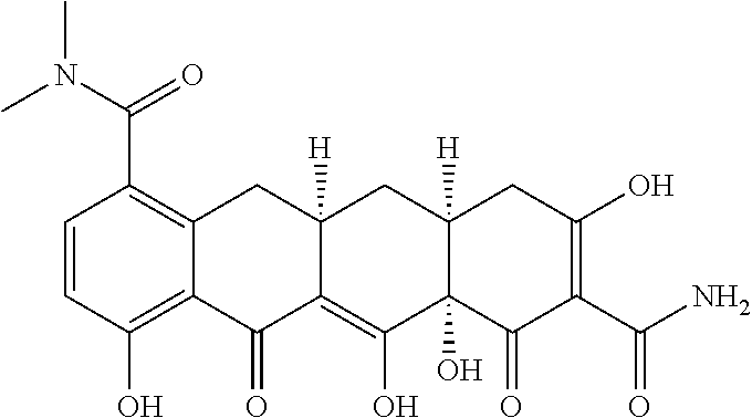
C1=CC(O)=C2C(=C1C(N(C)C)=O)CC1([H])C(=C(O)C3(O)C([H])(C1)CC(O)=C(C(N)=O)C3=O)C2=O
